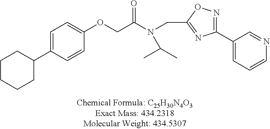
C1=C(C2CCCCC2)C=CC(OCC(=O)N(CC2=NC(C3=CC=CN=C3)=NO2)C(C)C)=C1
